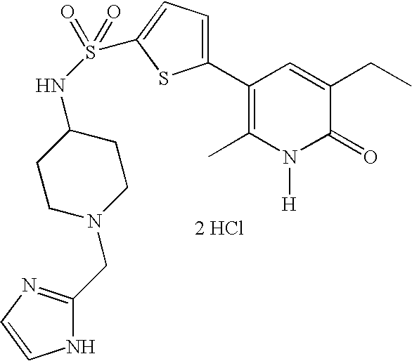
[2 HCl].C1N(CC2=NC=CN2)CCC(NS(=O)(=O)C2=CC=C(C3=C(C)N([H])C(=O)C(CC)=C3)S2)C1
